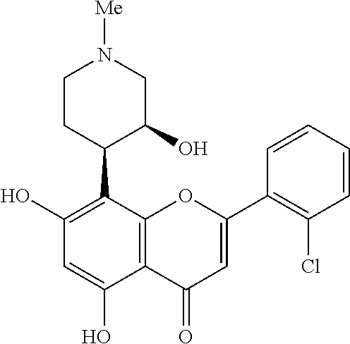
C12=C(C(C3C(O)CN([Me])CC3)=C(O)C=C1O)OC(C1=C(Cl)C=CC=C1)=CC2=O
